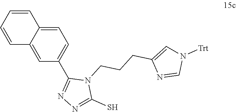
C1=C2C(=CC=C1C1=NN=C(S)N1CCCC1=CN([Trt])C=N1)C=CC=C2
